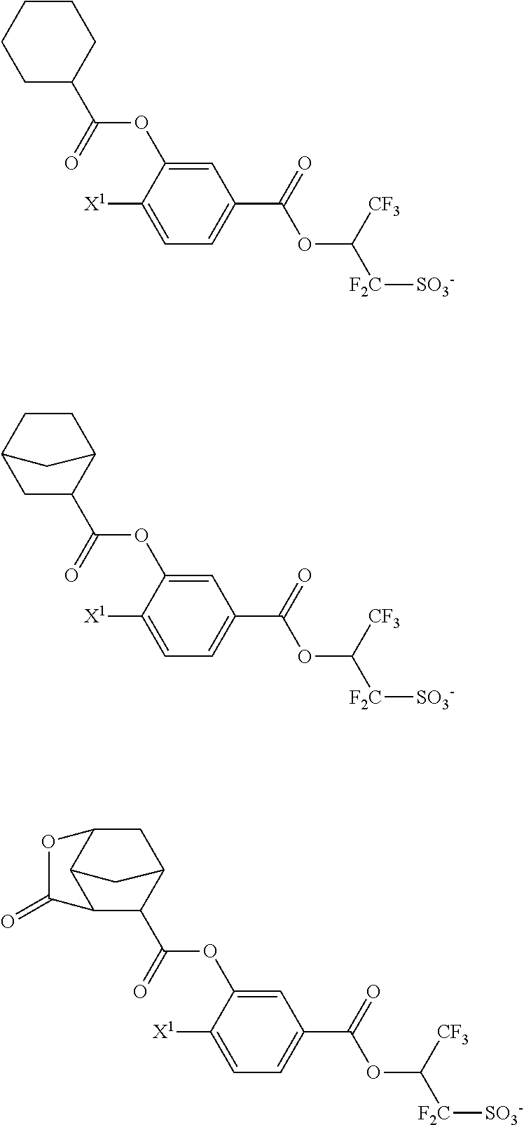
C1=C(OC(C2CCCCC2)=O)C([X1])=CC=C1C(=O)OC([CF3])[F2C][SO3-].C1=C(OC(C2C3CCC(C2)C3)=O)C([X1])=CC=C1C(=O)OC([CF3])[F2C][SO3-].C1=C(OC(C2C3CC4C(C2C(=O)O4)C3)=O)C([X1])=CC=C1C(=O)OC([CF3])[F2C][SO3-]
